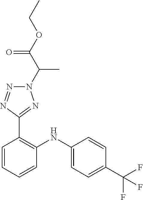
C1=CC(C(F)(F)F)=CC=C1NC1=C(C2=NN(C(C(OCC)=O)C)N=N2)C=CC=C1
